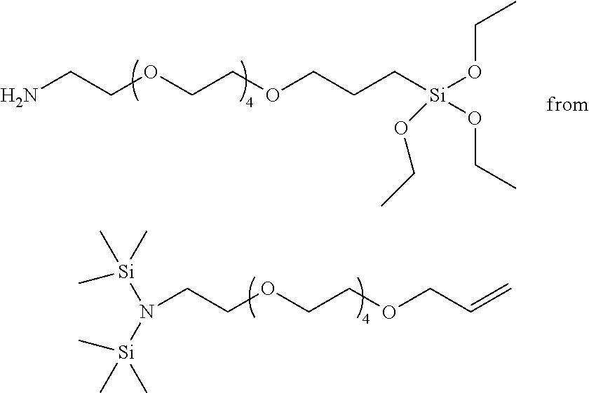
C(OCCOCCC[Si](OCC)(OCC)OCC)CN.C[Si](C)(C)N([Si](C)(C)C)CCOCCOCC=C
